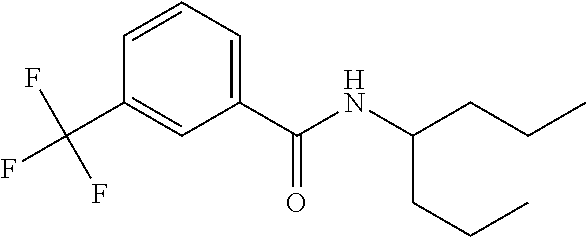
C1=CC=C(C(NC(CCC)CCC)=O)C=C1C(F)(F)F
